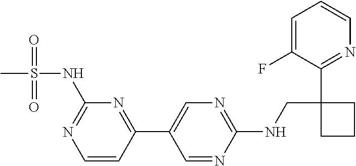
N(CC1(C2=NC=CC=C2F)CCC1)C1=NC=C(C2=NC(NS(C)(=O)=O)=NC=C2)C=N1
